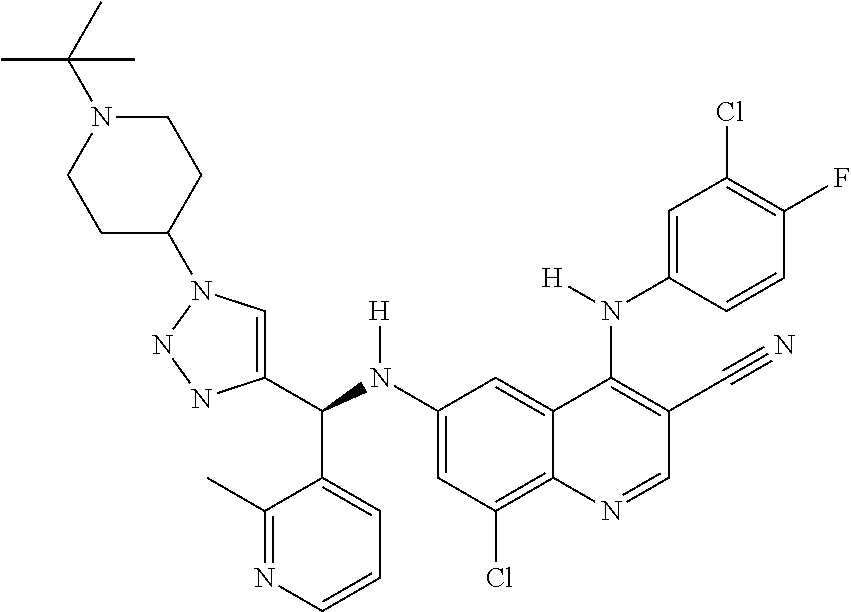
C1(N(C(C2=CN(C3CCN(C(C)(C)C)CC3)NN2)C2=CC=CN=C2C)[H])=CC(Cl)=C2C(=C1)C(N(C1=CC(Cl)=C(F)C=C1)[H])=C(C#N)C=N2
